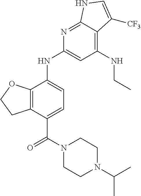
C12=C(C(NC3=CC(NCC)=C4C(=N3)NC=C4[CF3])=CC=C1C(=O)N1CCN(C(C)C)CC1)OCC2
